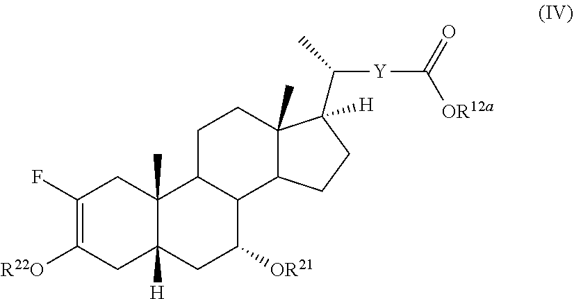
C1(F)=C([R22O])CC2([H])C(C)(C1)C1C(C([OR21])C2)C2C(C)(CC1)C(C([Y]C([OR12a])=O)C)([H])CC2
